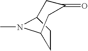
N1(C)C2CCC1CC(=O)C2
